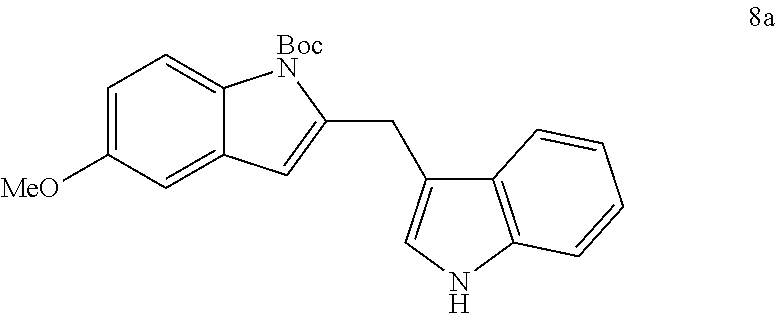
C1=C([MeO])C=C2C(=C1)[BocN]C(CC1=CNC3=C1C=CC=C3)=C2
